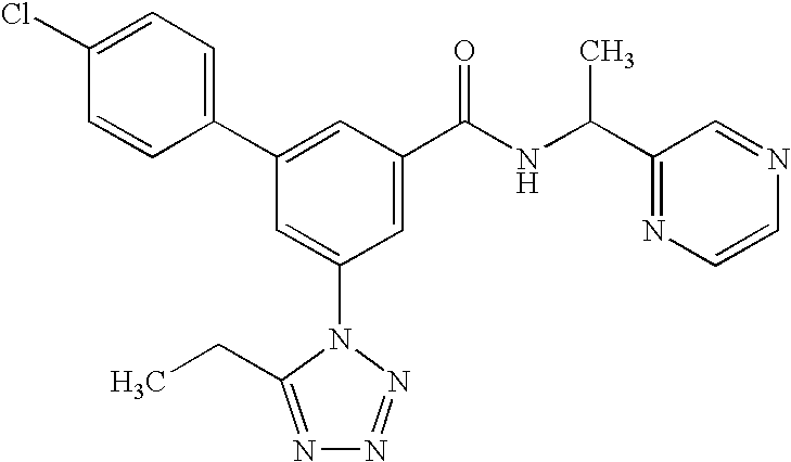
C1(C2=CC(C(NC(C3=NC=CN=C3)C)=O)=CC(N3C(CC)=NN=N3)=C2)=CC=C(Cl)C=C1
